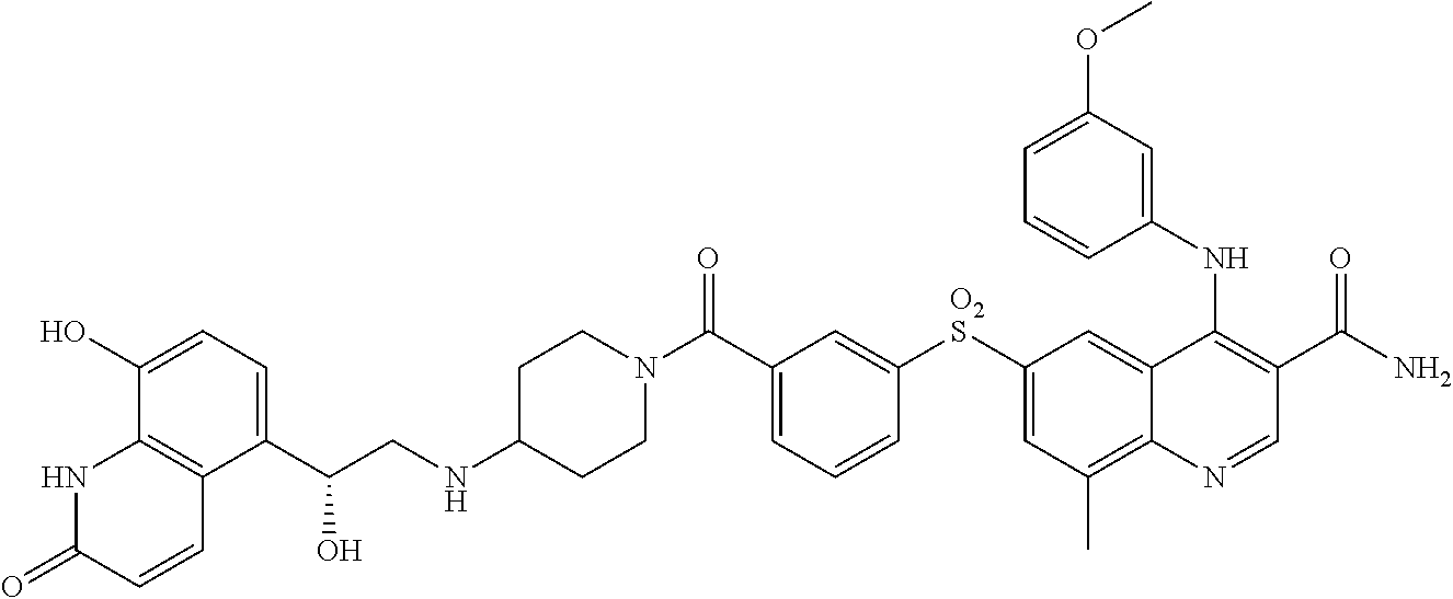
C1(C(CNC2CCN(C(C3=CC=CC([O2S]C4=CC(C)=C5C(=C4)C(NC4=CC(OC)=CC=C4)=C(C(N)=O)C=N5)=C3)=O)CC2)O)=CC=C(O)C2=C1C=CC(=O)N2
